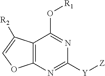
C12=C(N=C([Y][Z])N=C1O[R1])OC=C2[R2]
